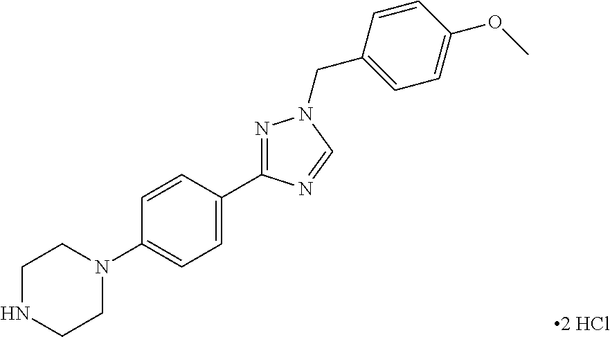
C1=CC(N2CCNCC2)=CC=C1C1=NN(CC2=CC=C(OC)C=C2)C=N1
